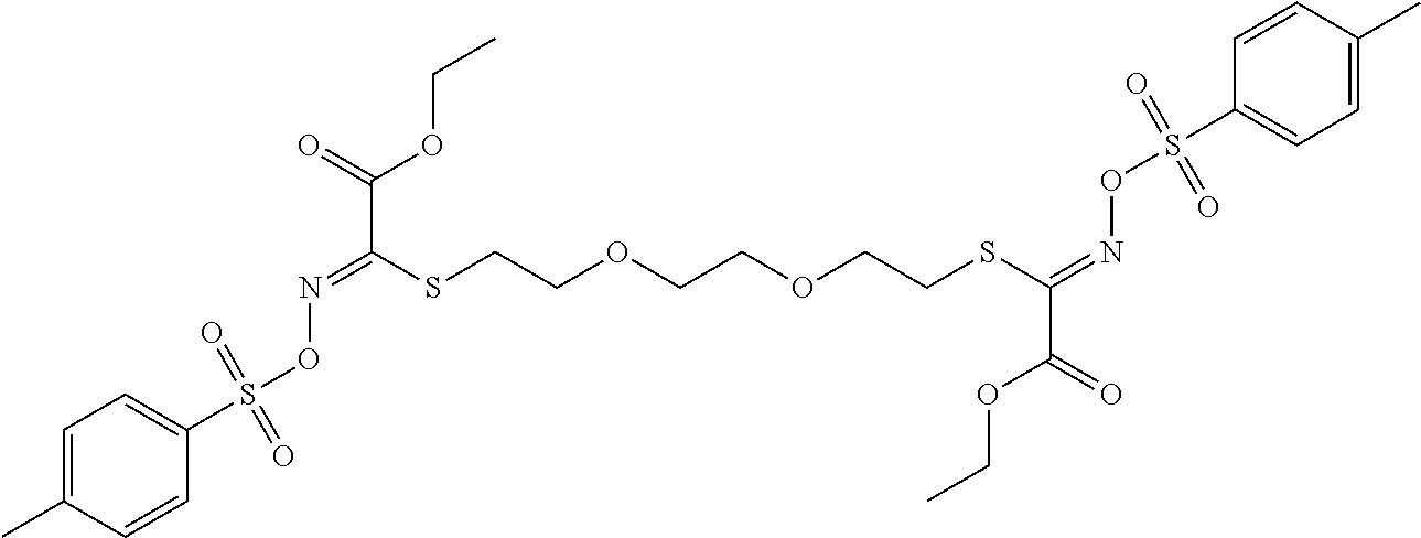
C1=C(C)C=CC(S(ON=C(C(=O)OCC)SCCOCCOCCSC(=NOS(C2=CC=C(C)C=C2)(=O)=O)C(=O)OCC)(=O)=O)=C1
